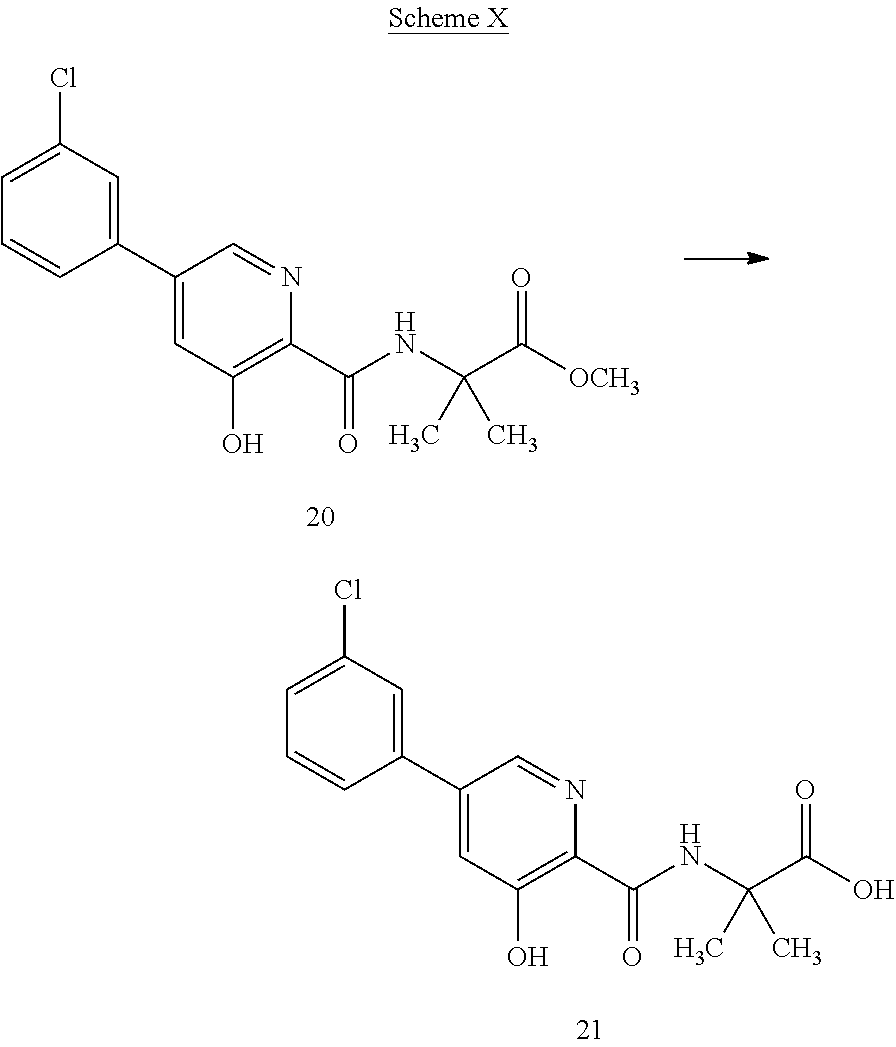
C1(C2=CC(O)=C(C(NC(C([OCH3])=O)(C)C)=O)N=C2)=CC(Cl)=CC=C1.C1(C2=CC(O)=C(C(NC(C(O)=O)(C)C)=O)N=C2)=CC(Cl)=CC=C1
